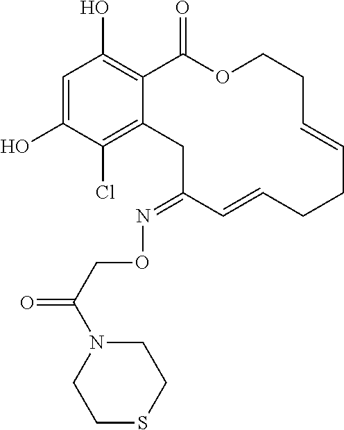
C1=C(O)C(Cl)=C2C(=C1O)C(=O)OCCC=CCCC=CC(=NOCC(=O)N1CCSCC1)C2
